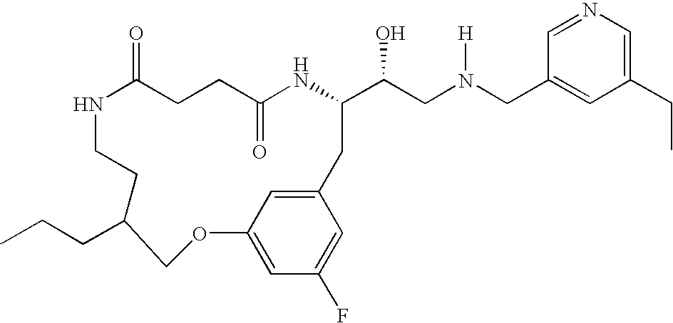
N1C(=O)CCC(=O)NC(C(CN(CC2=CC(CC)=CN=C2)[H])O)CC2=CC(=CC(F)=C2)OCC(CCC)CC1
